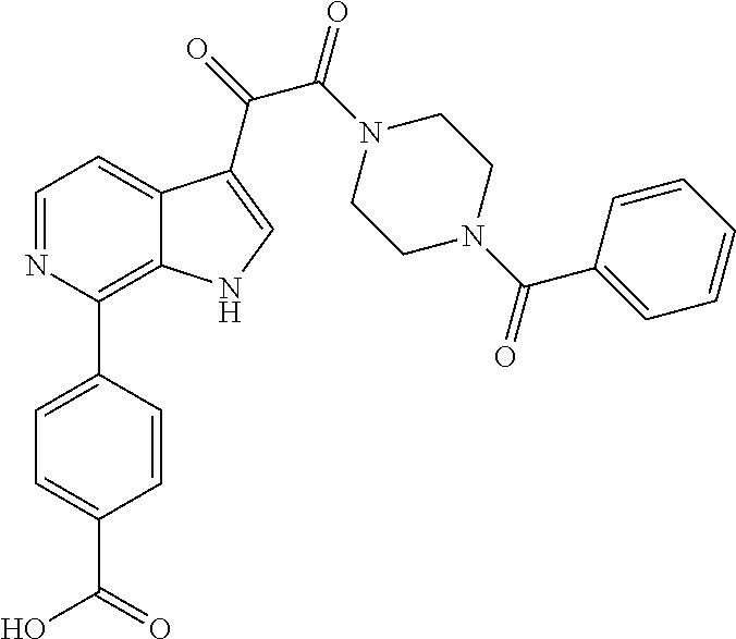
C1=NC(C2=CC=C(C(=O)O)C=C2)=C2C(=C1)C(C(=O)C(=O)N1CCN(C(=O)C3=CC=CC=C3)CC1)=CN2
